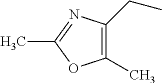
C1(C)=C(CC)N=C(C)O1
